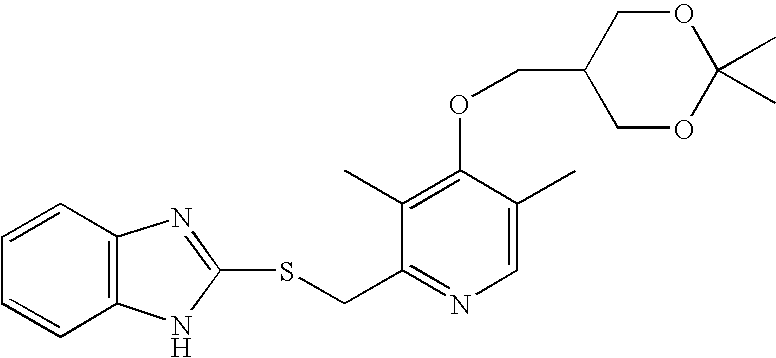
C1=C(C)C(OCC2COC(C)(C)OC2)=C(C)C(CSC2=NC3=C(C=CC=C3)N2)=N1
